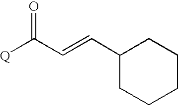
C1(C=CC([Q])=O)CCCCC1
